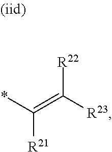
C([R21])(*)=C([R23])[R22]
